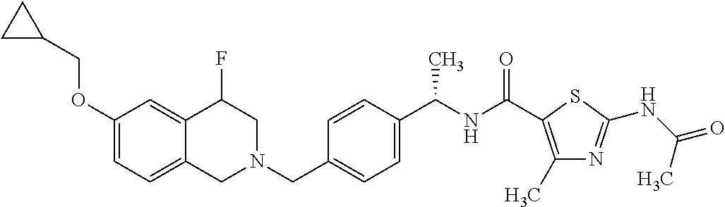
C1(OCC2CC2)=CC=C2C(=C1)C(F)CN(CC1=CC=C(C(NC(=O)C3=C(C)N=C(NC(=O)C)S3)C)C=C1)C2
